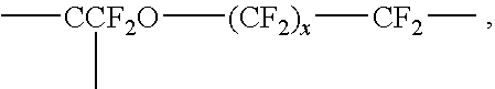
[CCF2O]([(CF2)x][CF2]C)(C)C
